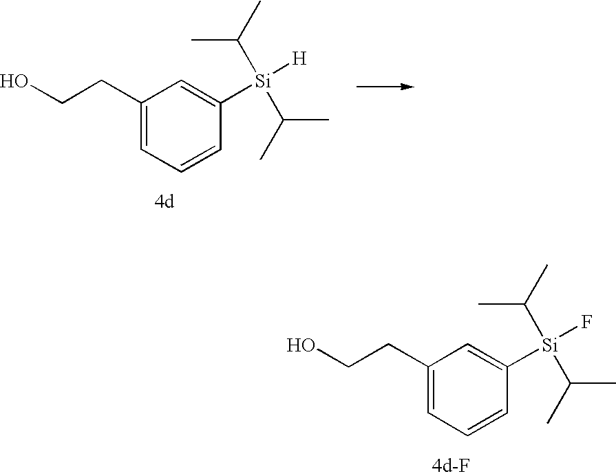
C1(CCO)=CC=CC([Si]([H])(C(C)C)C(C)C)=C1.C1(CCO)=CC=CC([Si](F)(C(C)C)C(C)C)=C1
